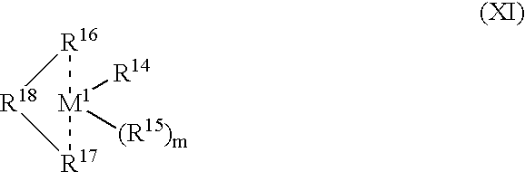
[R16]1[M1]([R14])([(R15)m])[R17][R18]1
